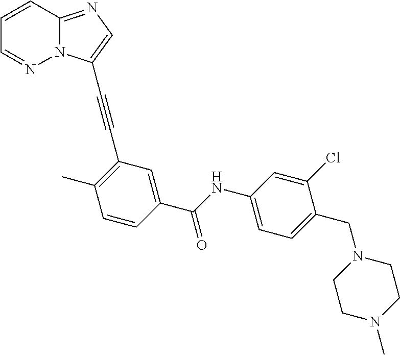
C1(C#CC2=CN=C3N2N=CC=C3)=C(C)C=CC(C(NC2=CC=C(CN3CCN(C)CC3)C(Cl)=C2)=O)=C1
